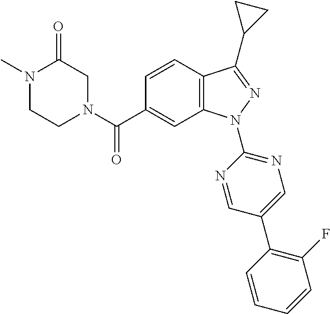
N1(C)CCN(C(C2=CC3=C(C=C2)C(C2CC2)=NN3C2=NC=C(C3=C(F)C=CC=C3)C=N2)=O)CC1=O
